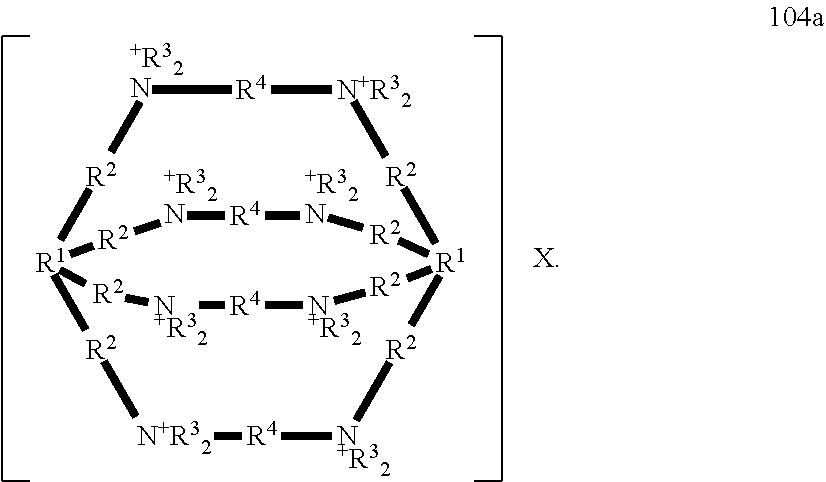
[+R32N]1[R4][N+R32][R2][R1]23[R2][N+R32][R4][N+R32][R2][R1]([R2]1)([R2][N+R32][R4][N+R32][R2]2)[R2][+R32N][R4][+R32N][R2]3.[X]
